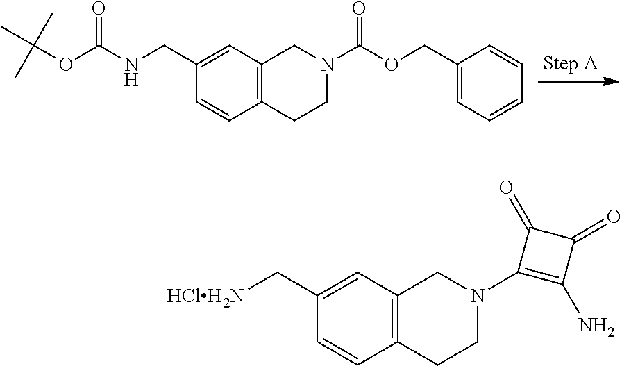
C1(CNC(=O)OC(C)(C)C)=CC2=C(C=C1)CCN(C(=O)OCC1=CC=CC=C1)C2.C1(C[HClH2N])=CC2=C(C=C1)CCN(C1=C(N)C(=O)C1=O)C2
